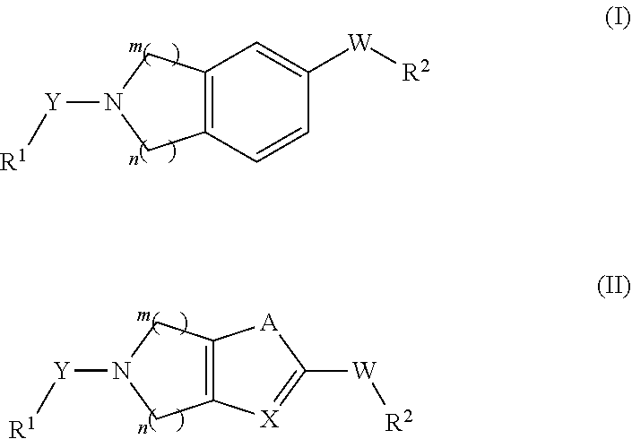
C12=C(C=CC([W][R2])=C1)CN([Y][R1])C2.C12=C(CN([Y][R1])C1)[A]C([W][R2])=[X]2
